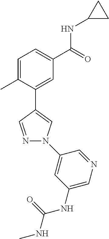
C1=C(C)C(C2=CN(C3=CC(NC(NC)=O)=CN=C3)N=C2)=CC(C(=O)NC2CC2)=C1
